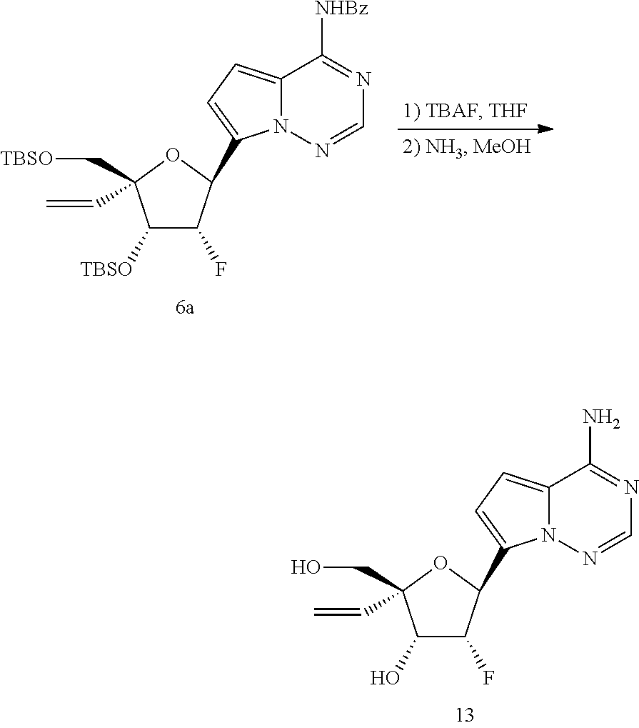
C1([TBSO])C(F)C(C2=CC=C3N2N=CN=C3[NHBz])OC1(C=C)C[TBSO].C1(O)C(F)C(C2=CC=C3N2N=CN=C3N)OC1(C=C)CO
